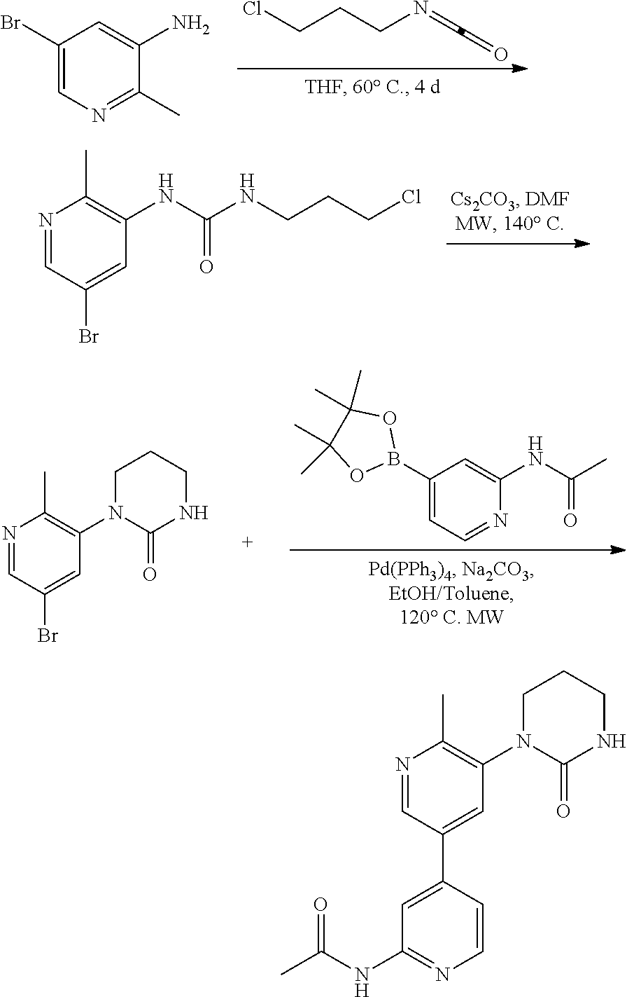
C1(Br)=CN=C(C)C(N)=C1.ClCCCN=C=O.N1=CC(Br)=CC(NC(NCCCCl)=O)=C1C.N1=CC(Br)=CC(N2CCCNC2=O)=C1C.C1(B2OC(C)(C)C(C)(C)O2)=CC=NC(NC(C)=O)=C1.N1=CC(C2=CC(NC(C)=O)=NC=C2)=CC(N2CCCNC2=O)=C1C
